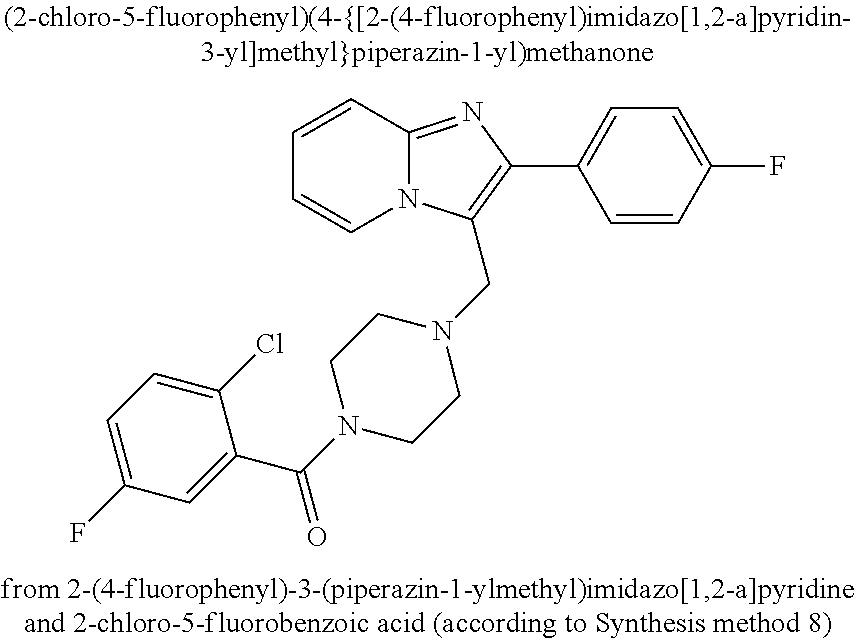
C1=CC2=NC(C3=CC=C(F)C=C3)=C(CN3CCN(C(C4=CC(F)=CC=C4Cl)=O)CC3)N2C=C1
